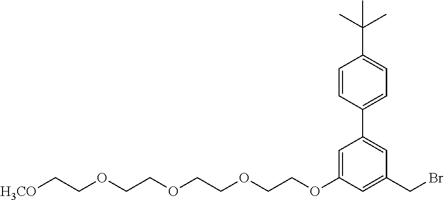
C1(OCCOCCOCCOCC[H3CO])=CC(C2=CC=C(C(C)(C)C)C=C2)=CC(CBr)=C1
